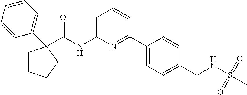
C1=C(NC(=O)C2(C3=CC=CC=C3)CCCC2)N=C(C2=CC=C(CNS(C)(=O)=O)C=C2)C=C1
